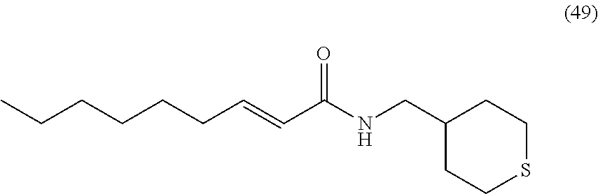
C1(CNC(C=CCCCCCC)=O)CCSCC1
